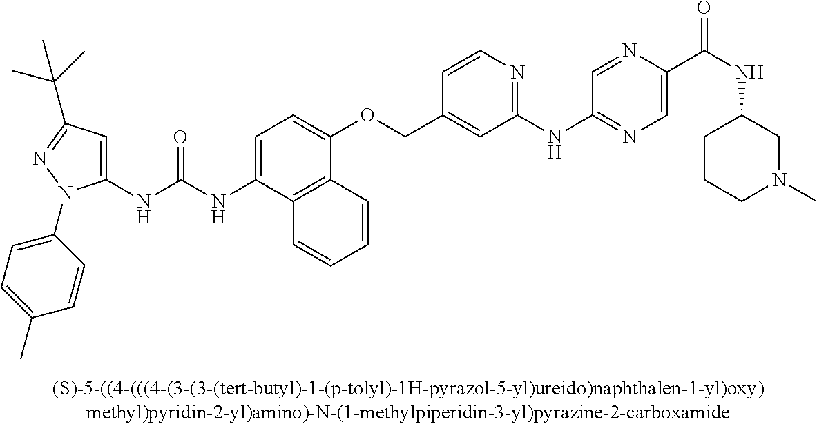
N(C(NC1=CC(C(C)(C)C)=NN1C1=CC=C(C)C=C1)=O)C1=CC=C(OCC2=CC(NC3=NC=C(C(NC4CCCN(C)C4)=O)N=C3)=NC=C2)C2=C1C=CC=C2
